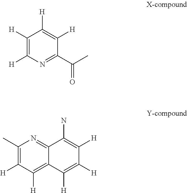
C1([H])=C([H])N=C(C(C)=O)C([H])=C1[H].C1(C)=C([H])C([H])=C2C(=N1)C(N)=C([H])C([H])=C2[H]
